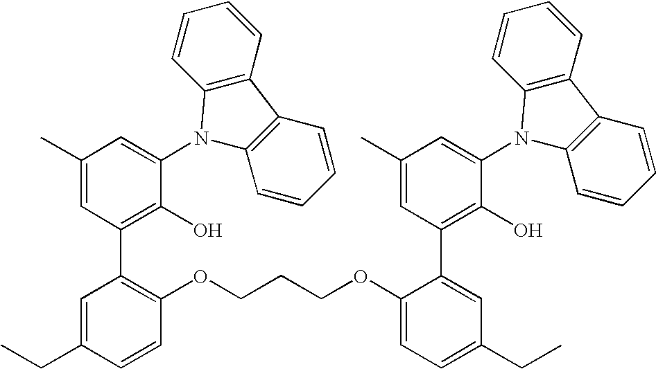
C1(C)=CC(C2=C(OCCCOC3=CC=C(CC)C=C3C3=C(O)C(N4C5=C(C6=C4C=CC=C6)C=CC=C5)=CC(C)=C3)C=CC(CC)=C2)=C(O)C(N2C3=C(C4=C2C=CC=C4)C=CC=C3)=C1
